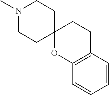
C12(OC3=C(CC1)C=CC=C3)CCN(C)CC2
